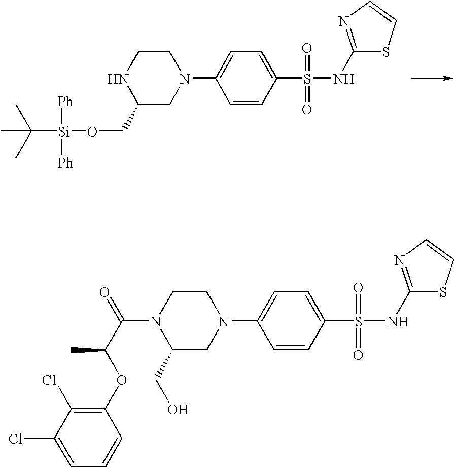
C1NC(CO[Si](C(C)(C)C)([Ph])[Ph])CN(C2=CC=C(S(NC3=NC=CS3)(=O)=O)C=C2)C1.C1N(C(C(C)OC2=C(Cl)C(Cl)=CC=C2)=O)C(CO)CN(C2=CC=C(S(NC3=NC=CS3)(=O)=O)C=C2)C1
